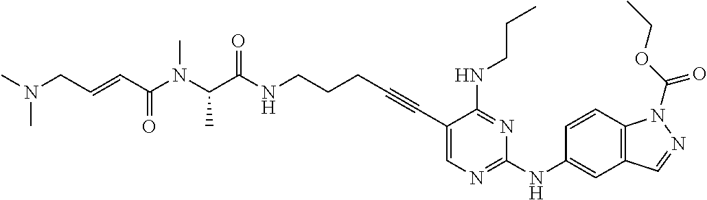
C(N(C(C(NCCCC#CC1=CN=C(NC2=CC3=C(C=C2)N(C(OCC)=O)N=C3)N=C1NCCC)=O)C)C)(C=CCN(C)C)=O
